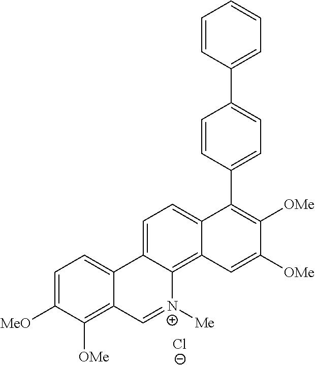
C1=C2C(=C3C(=C1)C(C1=CC=C(C4=CC=CC=C4)C=C1)=C([OMe])C([OMe])=C3)[N+]([Me])=CC1=C([OMe])C([MeO])=CC=C21.[Cl-]
